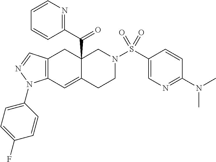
C12=C(C=NN1C1=CC=C(F)C=C1)CC1(C(=O)C3=NC=CC=C3)C(=C2)CCN(S(C2=CN=C(N(C)C)C=C2)(=O)=O)C1
